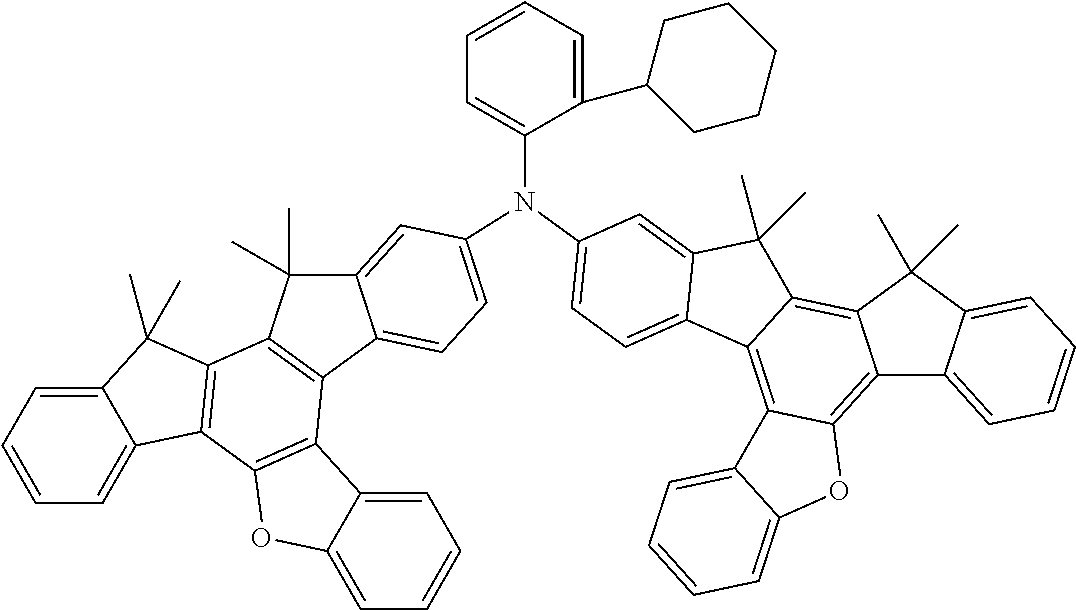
C12=C3C(=C4C(=C1C(C)(C)C1=CC=CC=C21)C(C)(C)C1=CC(N(C2=CC=CC=C2C2CCCCC2)C2=CC=C5C6=C(C7=C(C8=CC=CC=C8C7(C)C)C7=C6C6=CC=CC=C6O7)C(C)(C)C5=C2)=CC=C41)C1=CC=CC=C1O3
